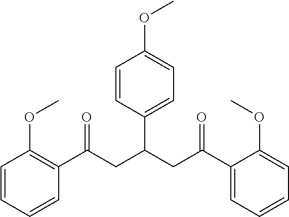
C1=CC=CC(C(CC(CC(C2=CC=CC=C2OC)=O)C2=CC=C(OC)C=C2)=O)=C1OC
